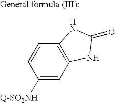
C1([Q-SO2NH])=CC2=C(C=C1)NC(=O)N2
